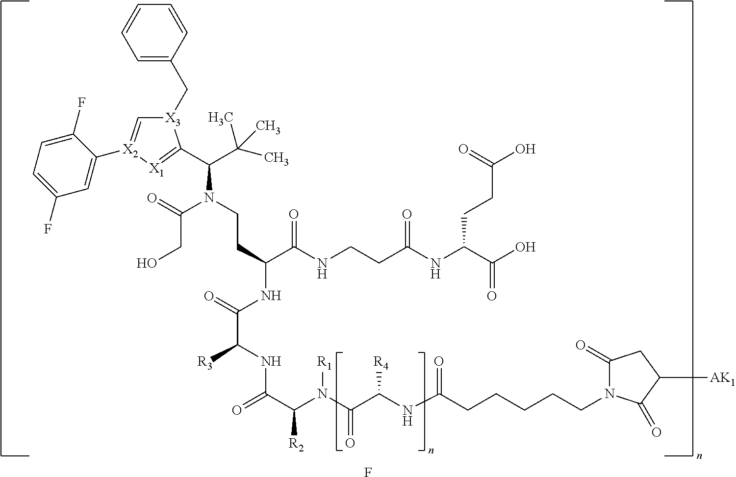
F.[X3]1(CC2=CC=CC=C2)C=[X2](C2=CC(F)=CC=C2F)[X1]=C1C(C(C)(C)C)N(C(CO)=O)CCC(C(=O)NCCC(NC(CCC(O)=O)C(O)=O)=O)NC(=O)C(NC(C(N(C(C(NC(CCCCCN1C(=O)CC([AK1])C1=O)=O)[R4])=O)[R1])[R2])=O)[R3]
